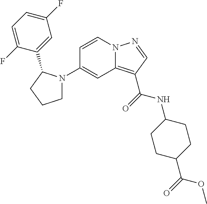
C1(N2CCCC2C2=CC(F)=CC=C2F)=CC2=C(C(=O)NC3CCC(C(OC)=O)CC3)C=NN2C=C1
